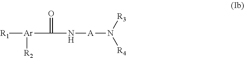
[R1][Ar](C(=O)N[A]N([R3])[R4])[R2]
